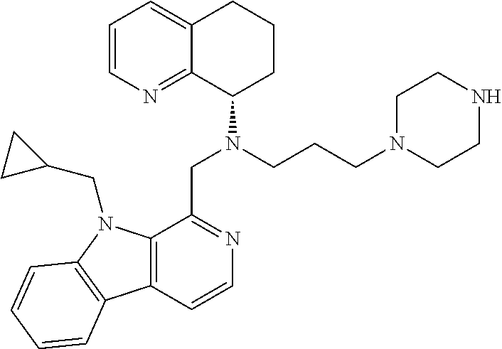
C1=CN=C2C(=C1)CCCC2N(CCCN1CCNCC1)CC1=NC=CC2=C1N(CC1CC1)C1=C2C=CC=C1
